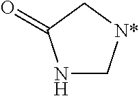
N1C[N*]CC1=O
